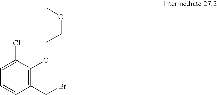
C1(CBr)=C(OCCOC)C(Cl)=CC=C1
